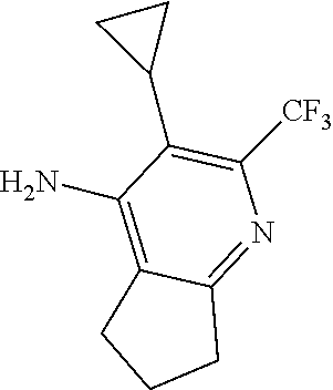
C12=C(N)C(C3CC3)=C([CF3])N=C1CCC2
